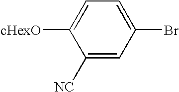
C1([NC])=CC(Br)=CC=C1[cHexO]
